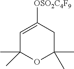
C1=C([OSO2C4F9])CC(C)(C)OC1(C)C
